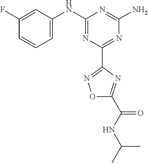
C1(F)=CC(NC2=NC(C3=NOC(C(NC(C)C)=O)=N3)=NC(N)=N2)=CC=C1
